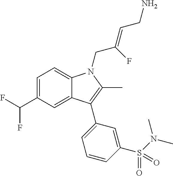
C1=C(C(F)F)C=C2C(=C1)N(CC(=CCN)F)C(C)=C2C1=CC=CC(S(N(C)C)(=O)=O)=C1
